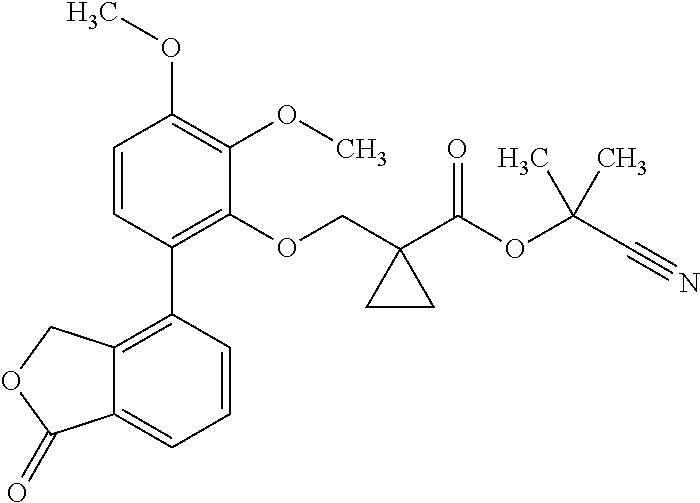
C1=CC(C2=C3C(=CC=C2)C(=O)OC3)=C(OCC2(C(OC(C#N)(C)C)=O)CC2)C(OC)=C1OC
